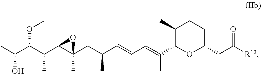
CC(C(C(C1C(CC(C=CC=C(C2OC(CC(=O)[R13])CCC2C)C)C)(C)O1)C)OC)O
